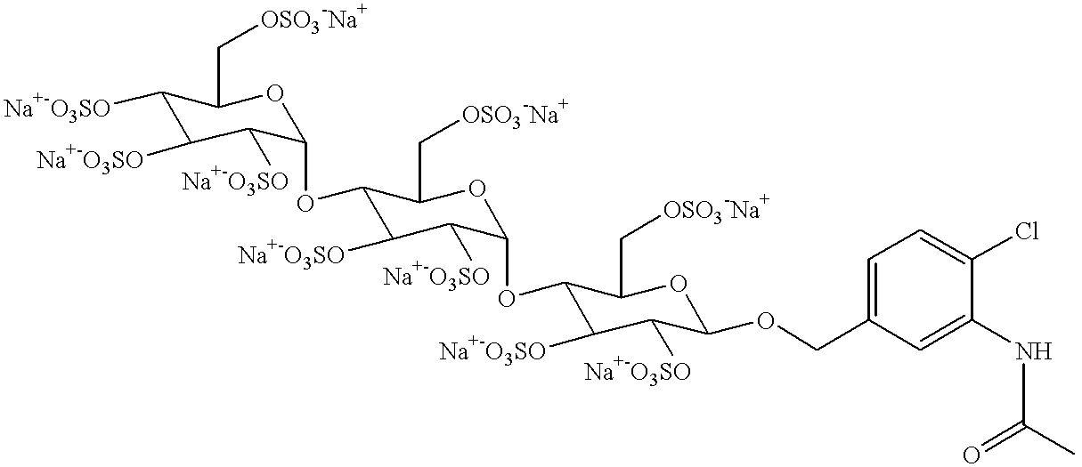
C1([Na+-O3SO])C(C[OSO3-Na+])OC(OC2C([Na+-O3SO])C([Na+-O3SO])C(OC3C([Na+-O3SO])C([Na+-O3SO])C(OCC4=CC=C(Cl)C(NC(C)=O)=C4)OC3C[OSO3-Na+])OC2C[OSO3-Na+])C([Na+-O3SO])C1[Na+-O3SO]
